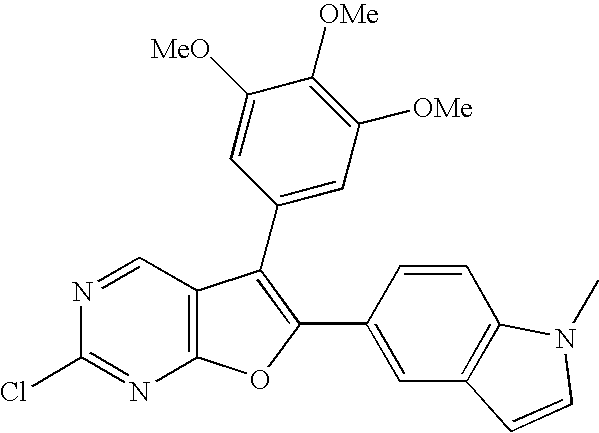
C12=C(C=NC(Cl)=N1)C(C1=CC([OMe])=C([OMe])C([MeO])=C1)=C(C1=CC3=C(C=C1)N(C)C=C3)O2
